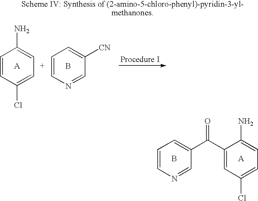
C1=CC(Cl)=CC=C1N.C1=CN=CC([CN])=C1.B.B.C1=C(C(C2=CC=CN=C2)=O)C(N)=CC=C1Cl
